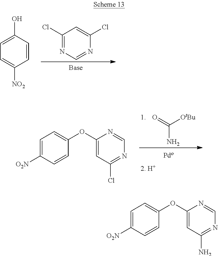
C1=CC(O)=CC=C1[NO2].C1(Cl)=NC=NC(Cl)=C1.O=C([OtBu])N.C1=C([O2N])C=CC(OC2=CC(Cl)=NC=N2)=C1.C1=C([O2N])C=CC(OC2=CC(N)=NC=N2)=C1
